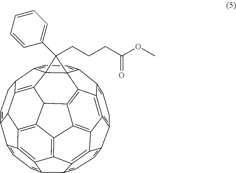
C1C=C2C3=C4=C1C1=CC=C5C6=C1C4=C1C4=C3C37C2=CC=C2C3(C3=C8C2CC=C2C8C8=C(C1=C6C1=C8C2=CC=C51)C43)C7(C1=CC=CC=C1)CCCC(OC)=O
